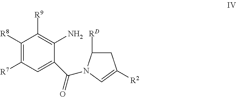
C1([R8])=C([R7])C=C(C(=O)N2C([RD])CC([R2])=C2)C(N)=C1[R9]
